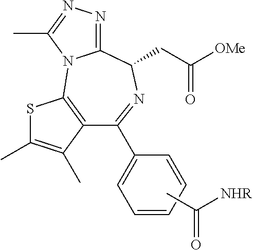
C1(C2=CC=CC=C2)=NC(CC([OMe])=O)C2=NN=C(C)N2C2=C1C(C)=C(C)S2.CC([NHR])=O
